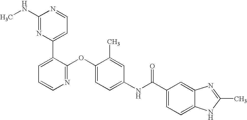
C1(NC)=NC(C2=CC=CN=C2OC2=CC=C(NC(C3=CC=C4C(=C3)N=C(C)N4)=O)C=C2C)=CC=N1
